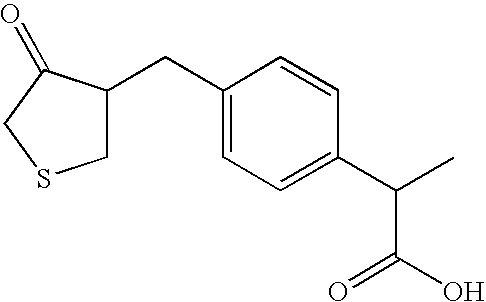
C1C(CC2=CC=C(C(C)C(O)=O)C=C2)C(=O)CS1
